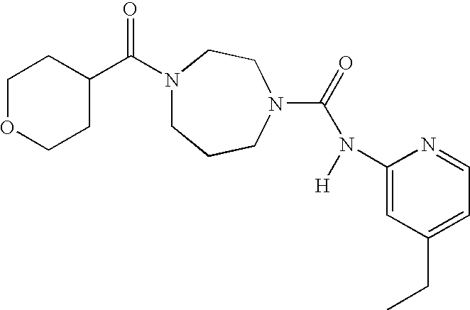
N1(C(C2CCOCC2)=O)CCCN(C(=O)N([H])C2=CC(CC)=CC=N2)CC1
